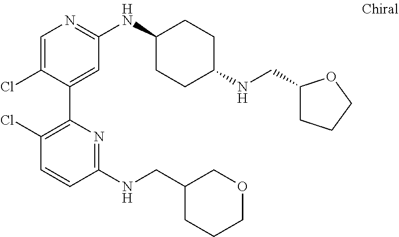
C1=C(Cl)C(C2=C(Cl)C=CC(NCC3CCCOC3)=N2)=CC(NC2CCC(NCC3CCCO3)CC2)=N1
